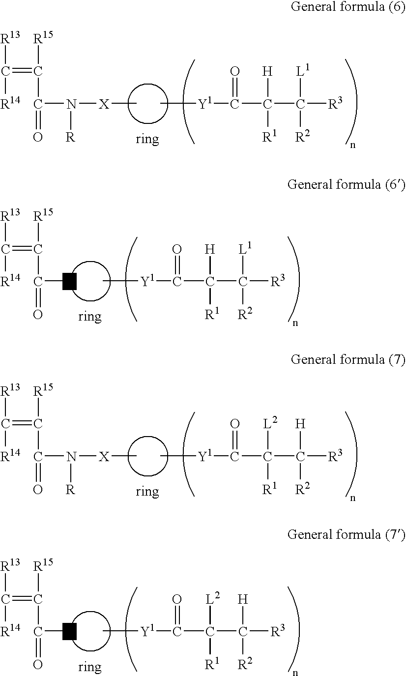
C[Y1]C(=O)C([H])(C([L1])([R3])[R2])[R1].[X](C)N([R])C(=O)C(=C([R13])[R14])[R15].C[Y1]C(=O)C([H])(C([L1])([R3])[R2])[R1].NC(=O)C(=C([R13])[R14])[R15].C[Y1]C(=O)C([L2])(C([H])([R3])[R2])[R1].[X](C)N([R])C(=O)C(=C([R13])[R14])[R15].C[Y1]C(=O)C([L2])(C([H])([R3])[R2])[R1].NC(=O)C(=C([R13])[R14])[R15]
